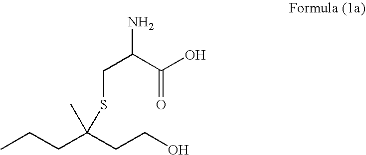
S(C(C)(CCC)CCO)CC(N)C(O)=O
